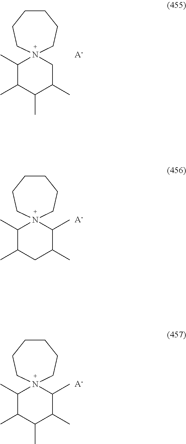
N12(C(C)C(C)C(C)C(C)C1)CCCCCC2.[A-].N12(C(C)C(C)CC(C)C1C)CCCCCC2.[A-].N12(C(C)C(C)C(C)C(C)C1C)CCCCCC2.[A-]
